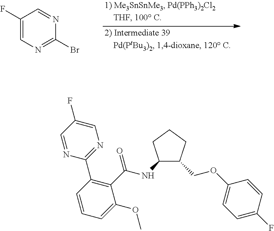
C1(NC(C2=C(C3=NC=C(F)C=N3)C=CC=C2OC)=O)C(COC2=CC=C(F)C=C2)CCC1.C1(F)=CN=C(Br)N=C1
